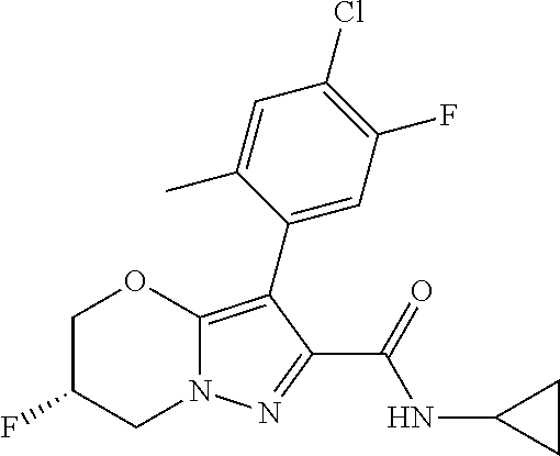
C1C(F)CN2C(=C(C3=CC(F)=C(Cl)C=C3C)C(C(=O)NC3CC3)=N2)O1
